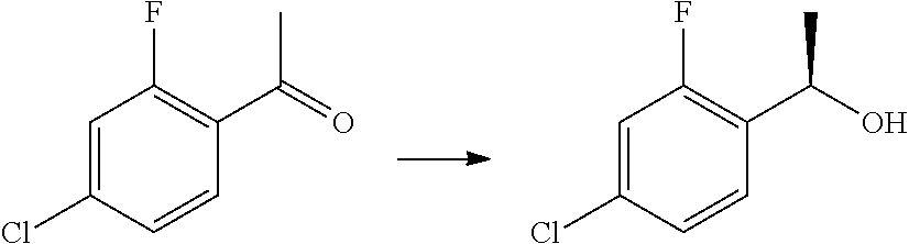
C1=C(Cl)C=CC(C(=O)C)=C1F.C1=C(Cl)C=CC(C(O)C)=C1F
